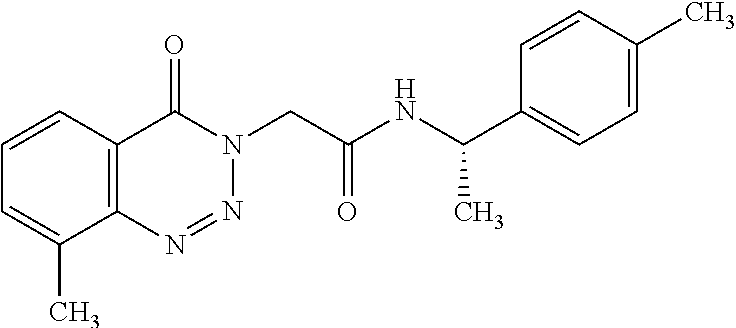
C1=CC=C(C)C2=C1C(=O)N(CC(NC(C1=CC=C(C)C=C1)C)=O)N=N2
